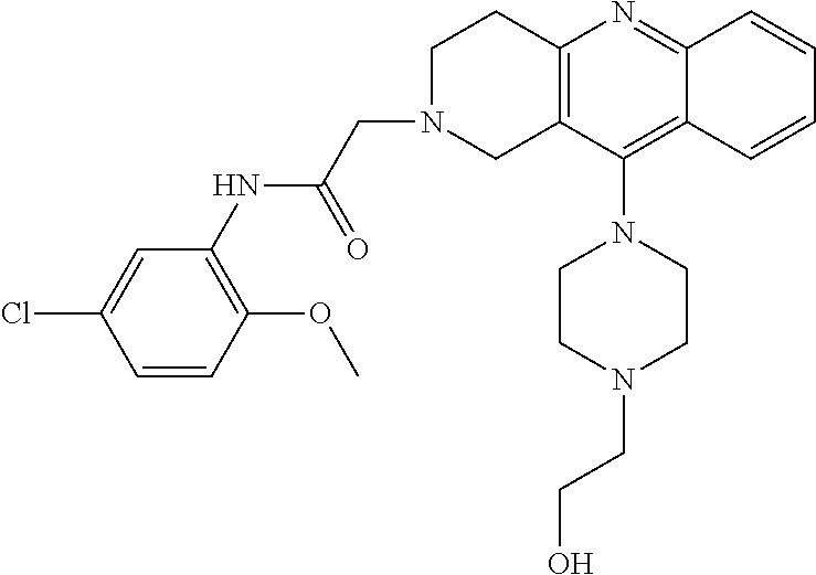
C1=C(Cl)C=CC(OC)=C1NC(=O)CN1CCC2=C(C1)C(N1CCN(CCO)CC1)=C1C(=N2)C=CC=C1
